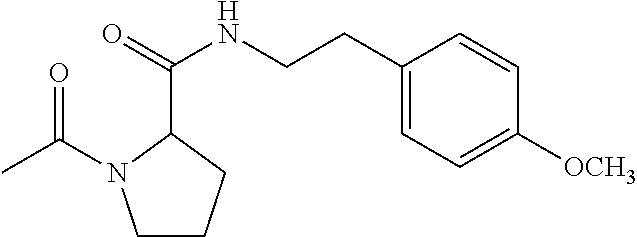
C1(C(=O)NCCC2=CC=C([OCH3])C=C2)N(C(=O)C)CCC1
